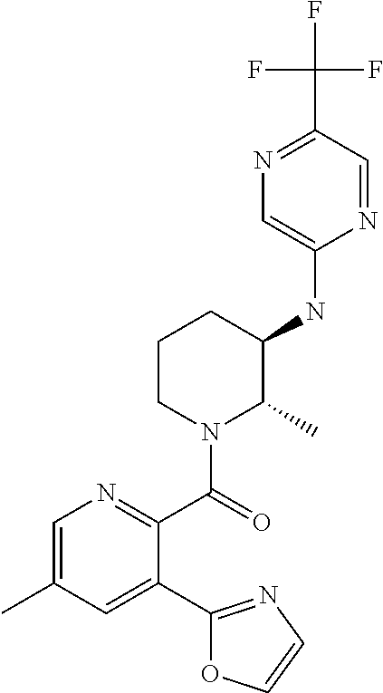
C1(NC2C(C)N(C(=O)C3=NC=C(C)C=C3C3=NC=CO3)CCC2)=CN=C(C(F)(F)F)C=N1
